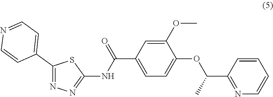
C1(OC)=CC(C(NC2=NN=C(C3=CC=NC=C3)S2)=O)=CC=C1OC(C1=NC=CC=C1)C
